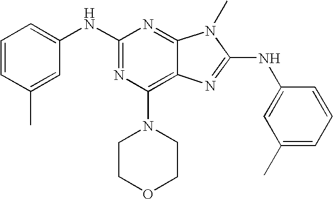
C1(NC2=NC(N3CCOCC3)=C3C(=N2)N(C)C(NC2=CC(C)=CC=C2)=N3)=CC=CC(C)=C1
